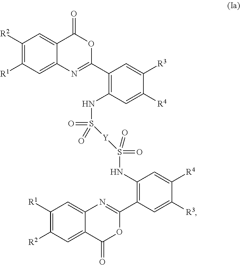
C1([R1])=C([R2])C=C2C(=C1)N=C(C1=C(NS(=O)([Y]S(NC3=C(C4=NC5=CC([R1])=C([R2])C=C5C(=O)O4)C=C([R3])C([R4])=C3)(=O)=O)=O)C=C([R4])C([R3])=C1)OC2=O
